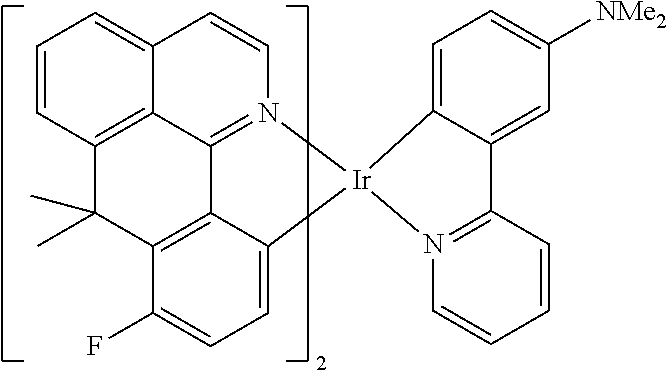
C12=C3C(C)(C)C4=C5C1=N(C=CC2=CC=C3)[Ir]1(C5=CC=C4F)C2=CC=C([NMe2])C=C2C2=N1C=CC=C2
